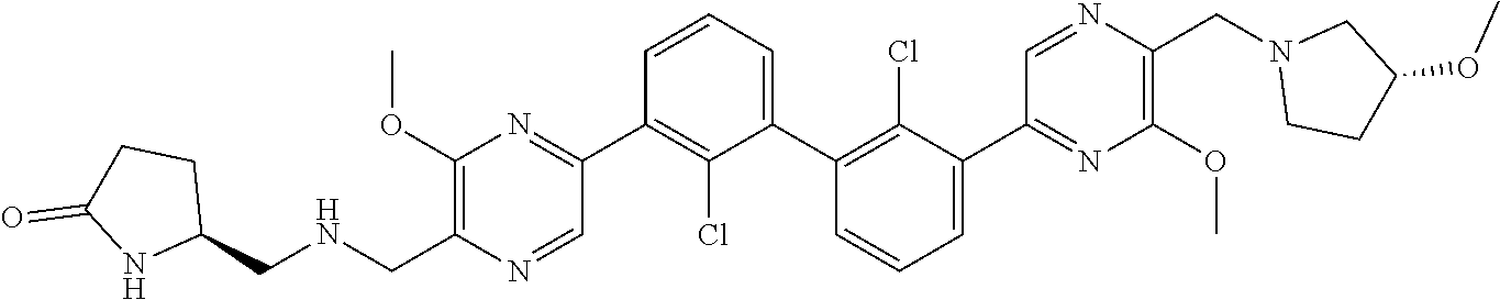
C1(OC)=C(C[HN]CC2CCC(=O)N2)N=CC(C2=C(Cl)C(C3=C(Cl)C(C4=NC(OC)=C(CN5CCC(OC)C5)N=C4)=CC=C3)=CC=C2)=N1
